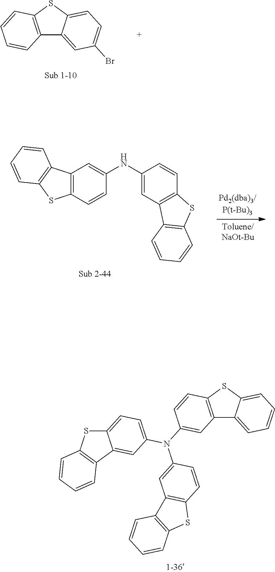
C12=C(SC3=CC=C(Br)C=C13)C=CC=C2.C12=C(C=CC(NC3=CC4=C(C=C3)SC3=C4C=CC=C3)=C1)SC1=C2C=CC=C1.C12=C(SC3=CC=CC=C13)C=CC(N(C1=CC3=C(C=C1)SC1=C3C=CC=C1)C1=CC=C3C(=C1)C1=C(S3)C=CC=C1)=C2
